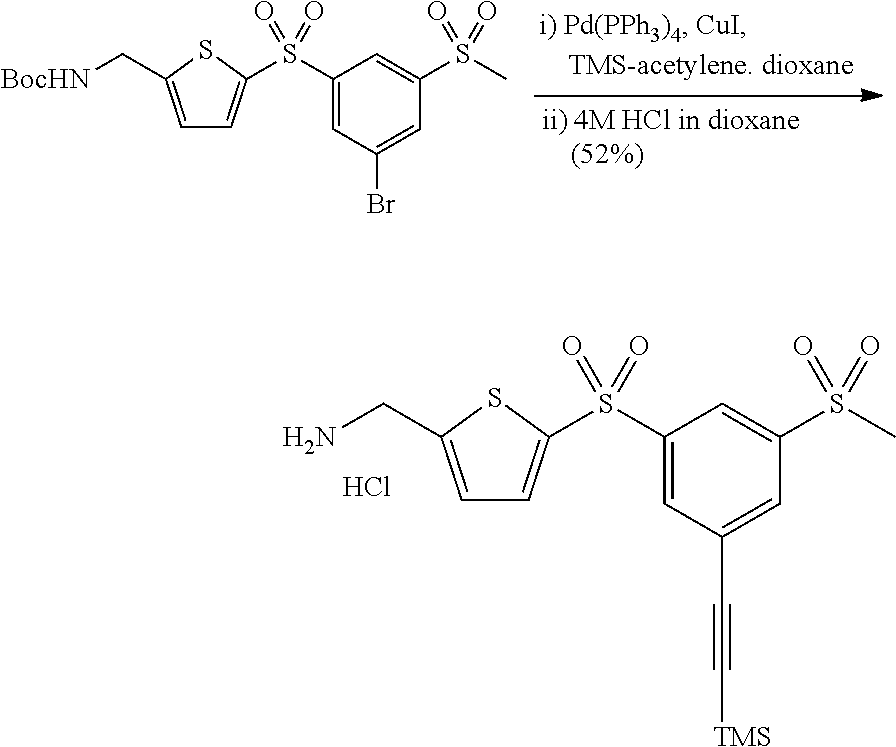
C1=C(C[BocHN])SC(S(C2=CC(Br)=CC(S(=O)(=O)C)=C2)(=O)=O)=C1.C1=C(CN)SC(S(C2=CC(C#C[TMS])=CC(S(C)(=O)=O)=C2)(=O)=O)=C1.Cl
